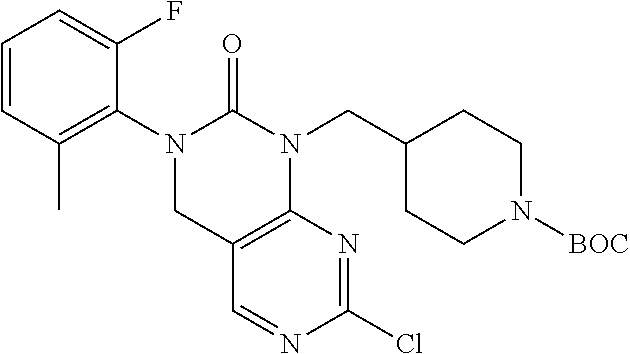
C12=C(N(CC3CCN([BOC])CC3)C(=O)N(C3=C(C)C=CC=C3F)C1)N=C(Cl)N=C2
